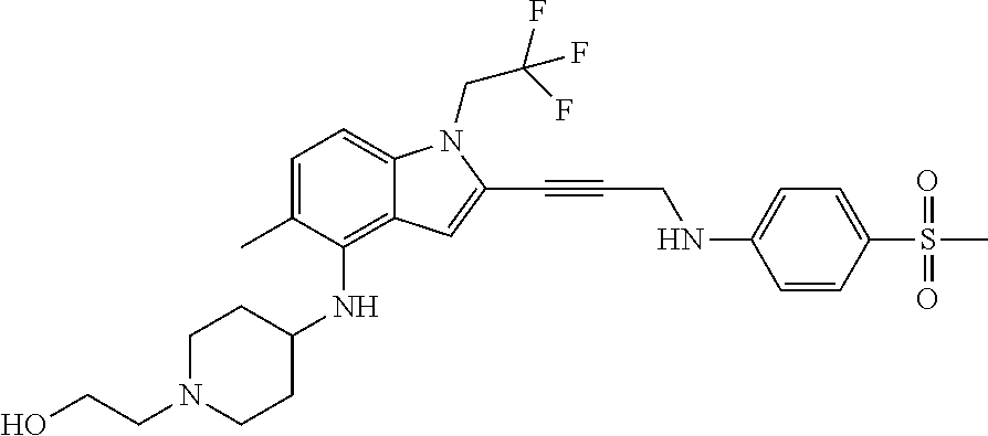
C1=C(C)C(NC2CCN(CCO)CC2)=C2C(=C1)N(CC(F)(F)F)C(C#CCNC1=CC=C(S(C)(=O)=O)C=C1)=C2
